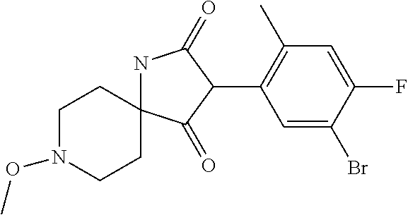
N1C2(C(=O)C(C3=C(C)C=C(F)C(Br)=C3)C1=O)CCN(OC)CC2
